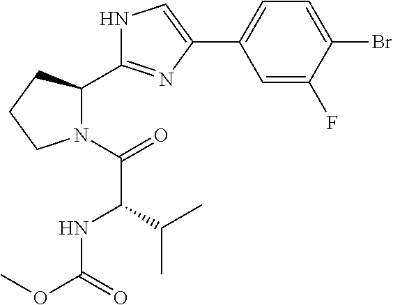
C1=C(F)C(Br)=CC=C1C1=CNC(C2N(C(=O)C(NC(OC)=O)C(C)C)CCC2)=N1
